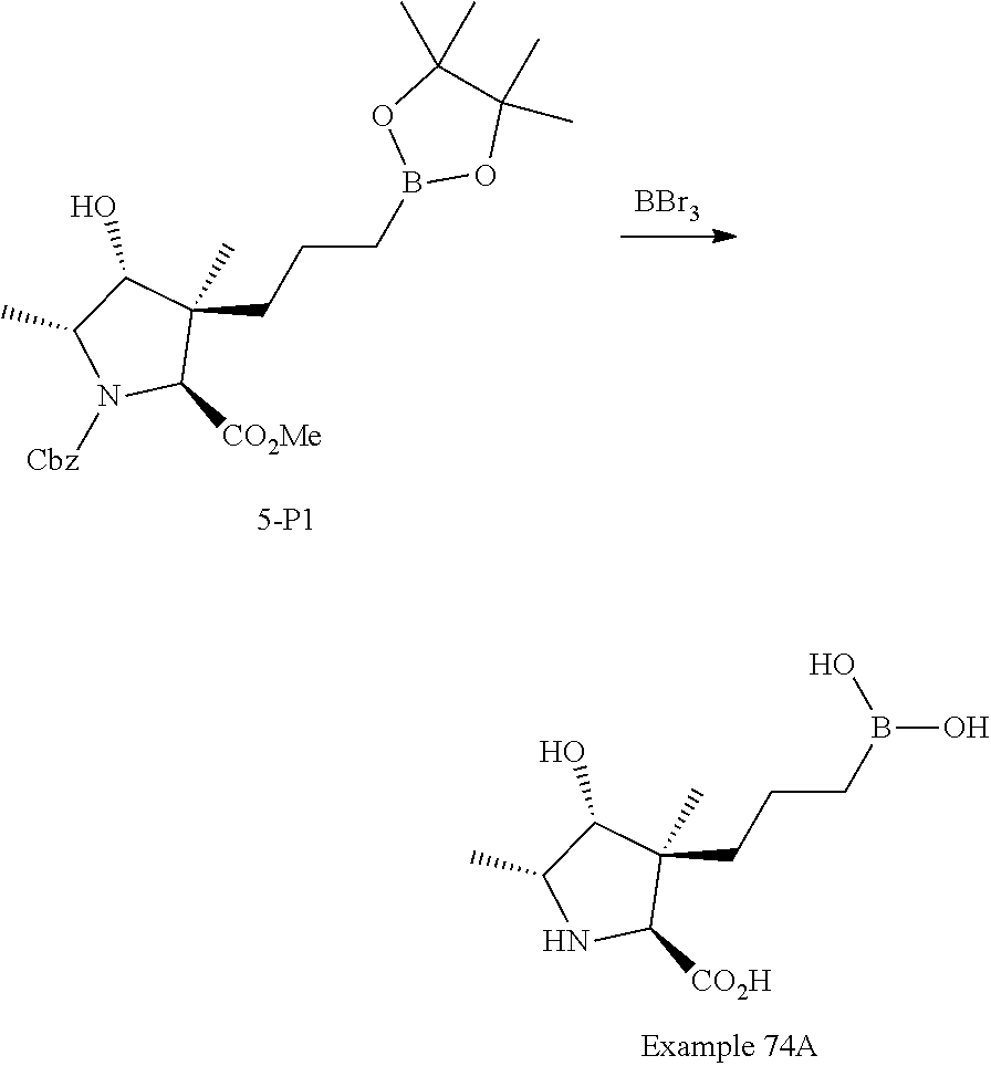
C(C1(C)C([CO2H])NC(C)C1O)CCB(O)O.[BBr3].C(C1(C)C([CO2Me])N([Cbz])C(C)C1O)CCB1OC(C)(C)C(C)(C)O1
